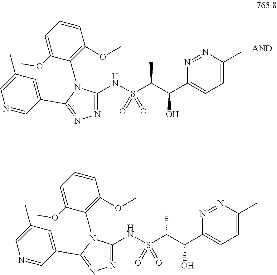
N(S(C(C(C1=CC=C(C)N=N1)O)C)(=O)=O)C1=NN=C(C2=CC(C)=CN=C2)N1C1=C(OC)C=CC=C1OC.N(S(C(C(C1=CC=C(C)N=N1)O)C)(=O)=O)C1=NN=C(C2=CC(C)=CN=C2)N1C1=C(OC)C=CC=C1OC
